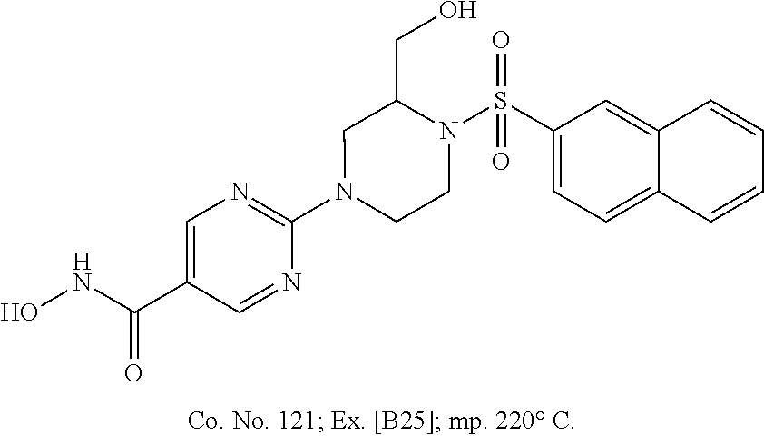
N1(C2=NC=C(C(NO)=O)C=N2)CCN(S(C2=CC=C3C(=C2)C=CC=C3)(=O)=O)C(CO)C1
